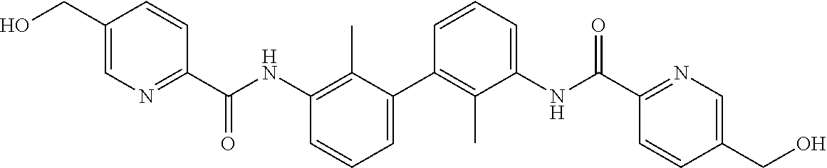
C1=CC=C(NC(C2=NC=C(CO)C=C2)=O)C(C)=C1C1=CC=CC(NC(C2=NC=C(CO)C=C2)=O)=C1C
